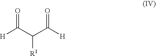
[H]C(C(C([H])=O)[R1])=O
